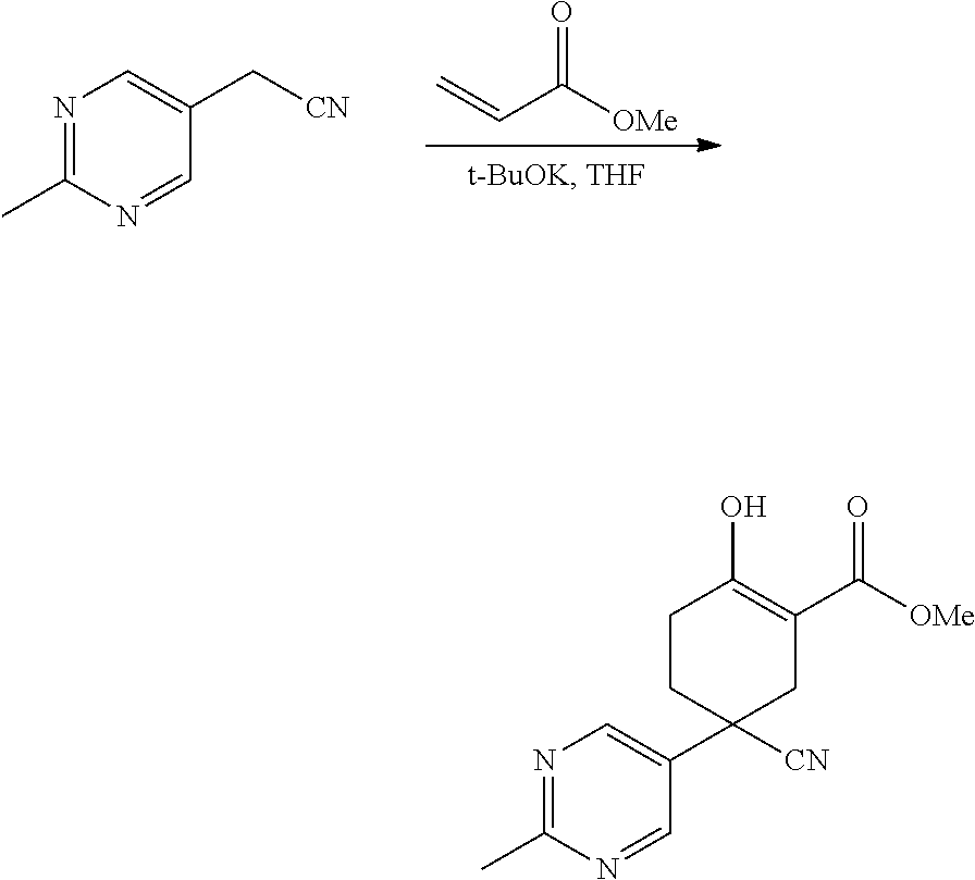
N1=C(C)N=CC(C[CN])=C1.C=CC([OMe])=O.N1=C(C)N=CC(C2([CN])CC(C([OMe])=O)=C(O)CC2)=C1
